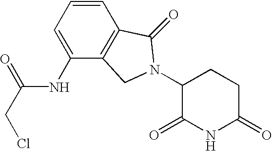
C1(=O)CCC(N2CC3=C(C=CC=C3NC(CCl)=O)C2=O)C(=O)N1
